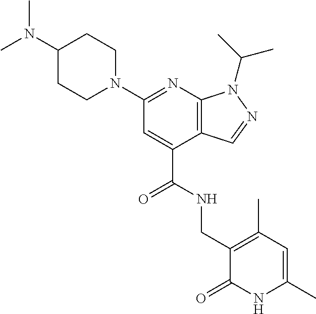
C1(N(C)C)CCN(C2=NC3=C(C(C(NCC4=C(C)C=C(C)NC4=O)=O)=C2)C=NN3C(C)C)CC1
